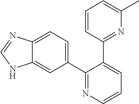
C1(C2=CC=C3C(=C2)NC=N3)=NC=CC=C1C1=NC(C)=CC=C1
